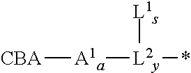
[CBA][A1a][L2y]([L1s])*
